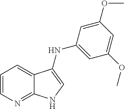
C1=CN=C2C(=C1)C(NC1=CC(OC)=CC(OC)=C1)=CN2
